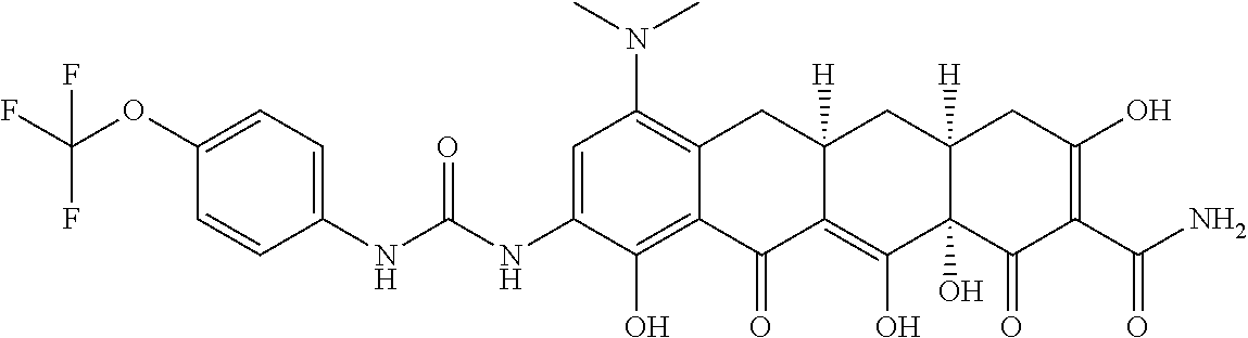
C1=C(NC(NC2=CC=C(OC(F)(F)F)C=C2)=O)C(O)=C2C(=C1N(C)C)CC1([H])C(=C(O)C3(O)C([H])(C1)CC(O)=C(C(N)=O)C3=O)C2=O
